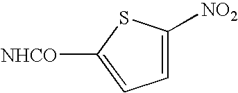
C1=C([NO2])SC([NHCO])=C1
